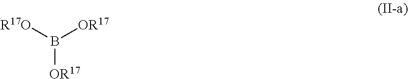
B([OR17])([R17O])[OR17]
